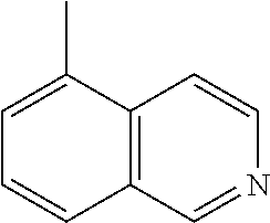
C12=C(C=NC=C1)C=CC=C2C
